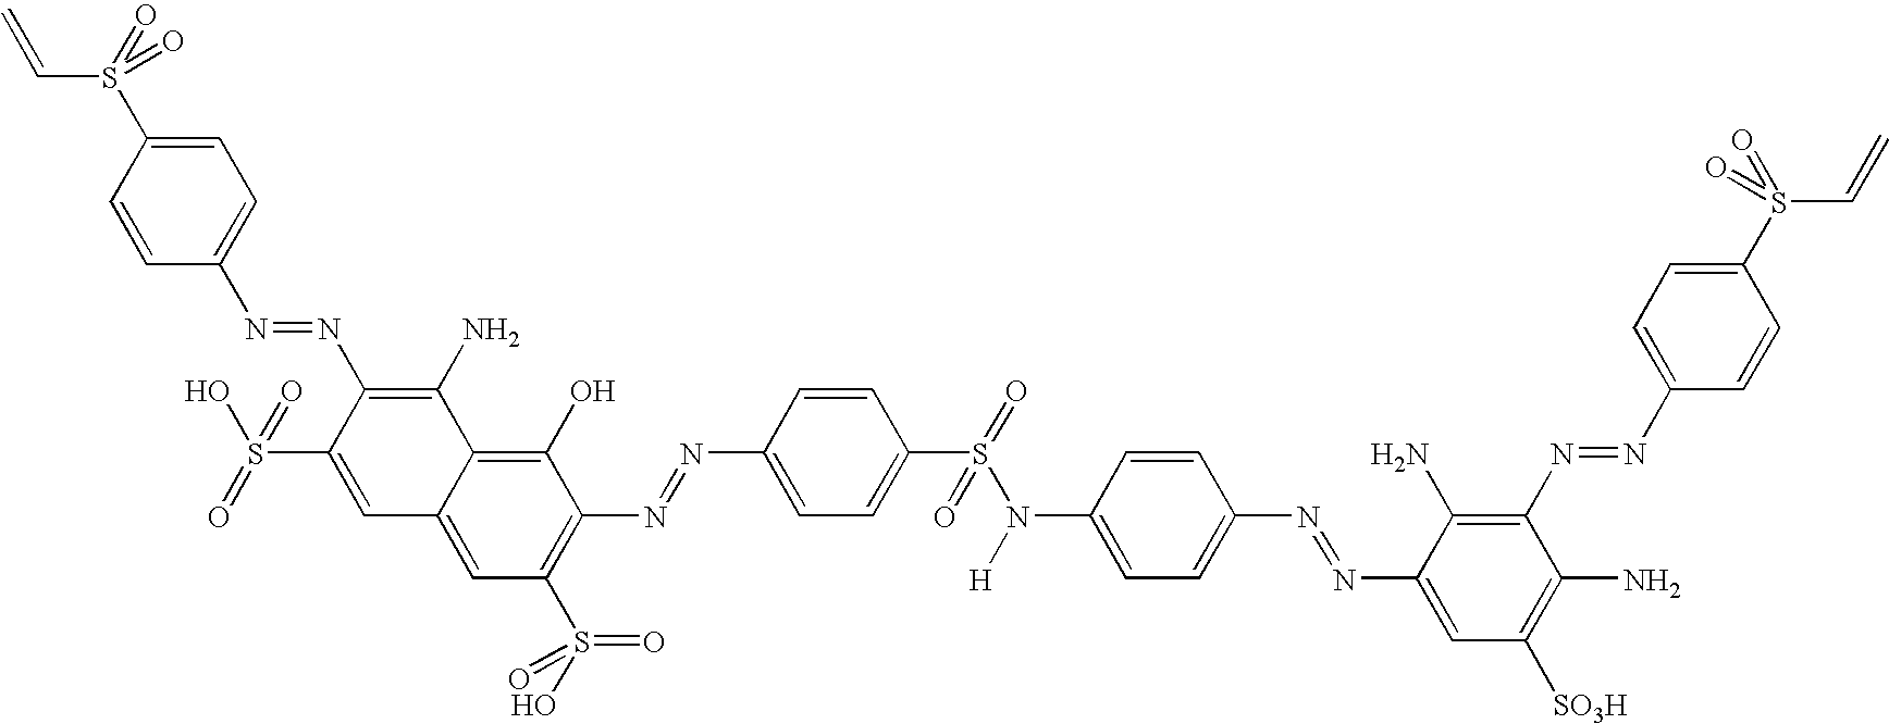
C1=C(S(C=C)(=O)=O)C=CC(N=NC2=C(N)C3=C(O)C(N=NC4=CC=C(S(N([H])C5=CC=C(N=NC6=CC([SO3H])=C(N)C(N=NC7=CC=C(S(C=C)(=O)=O)C=C7)=C6N)C=C5)(=O)=O)C=C4)=C(S(O)(=O)=O)C=C3C=C2S(O)(=O)=O)=C1
